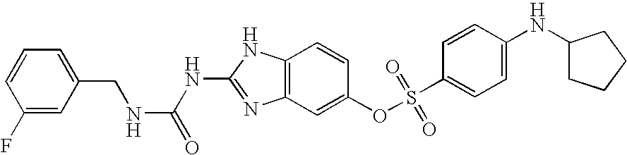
C12=C(C=C(OS(C3=CC=C(NC4CCCC4)C=C3)(=O)=O)C=C1)N=C(NC(=O)NCC1=CC=CC(F)=C1)N2
